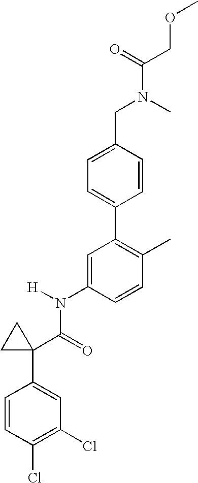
C1=C(N(C(C2(C3=CC(Cl)=C(Cl)C=C3)CC2)=O)[H])C=CC(C)=C1C1=CC=C(CN(C)C(COC)=O)C=C1
